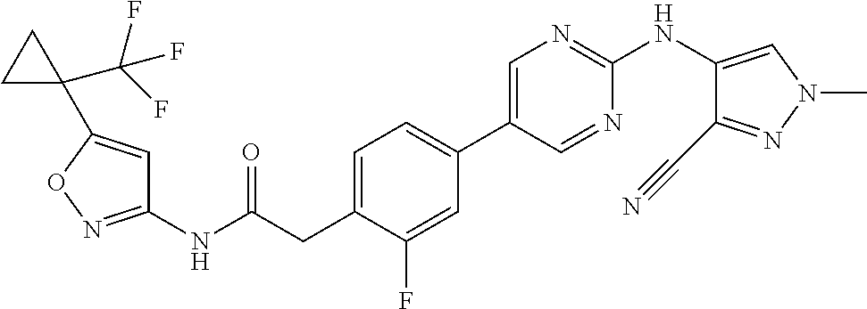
C1(NC(=O)CC2=CC=C(C3=CN=C(NC4=CN(C)N=C4C#N)N=C3)C=C2F)=NOC(C2(C(F)(F)F)CC2)=C1
